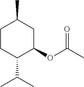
C1CC(C(C)C)C(OC(C)=O)CC1C
